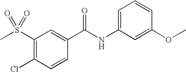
C1=C(NC(C2=CC(S(C)(=O)=O)=C(Cl)C=C2)=O)C=C(OC)C=C1
